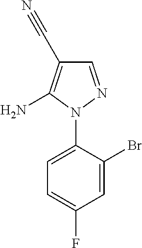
C1=C(N2N=CC(C#N)=C2N)C(Br)=CC(F)=C1
